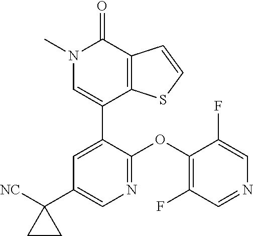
C1=CSC2=C1C(=O)N(C)C=C2C1=CC(C2([NC])CC2)=CN=C1OC1=C(F)C=NC=C1F
